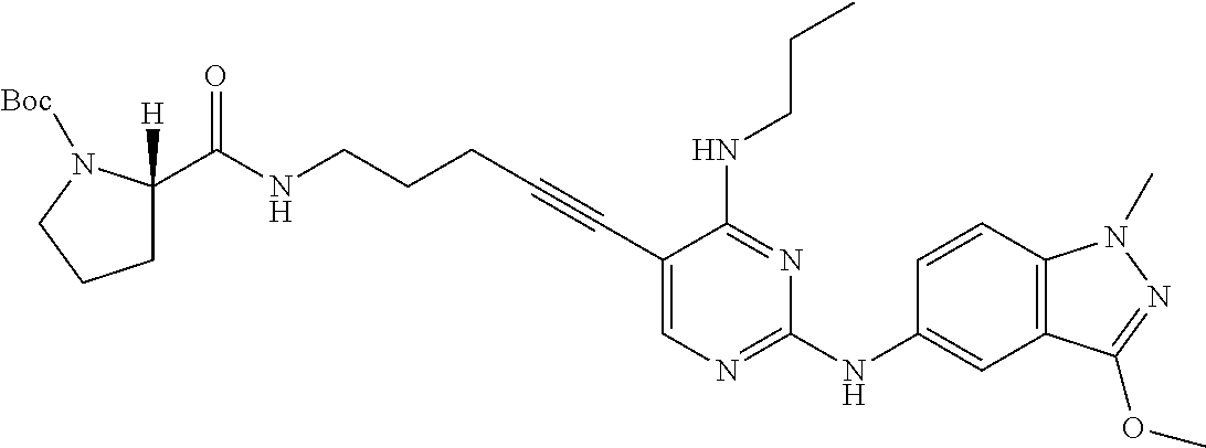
C(NCCCC#CC1=CN=C(NC2=CC3=C(C=C2)N(C)N=C3OC)N=C1NCCC)(=O)C1([H])CCCN1[Boc]
